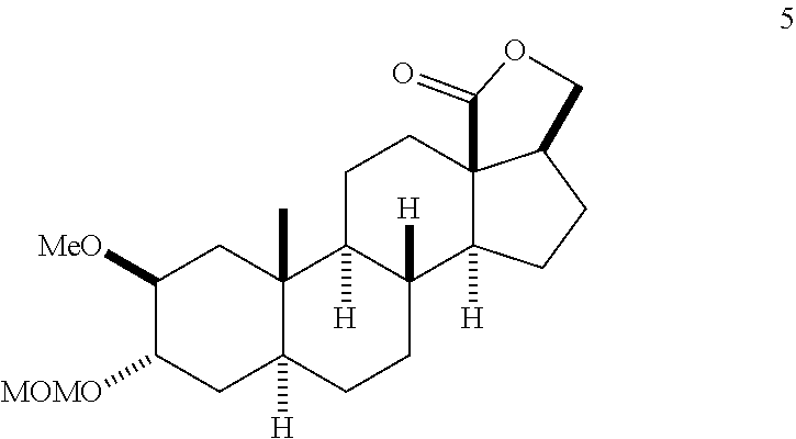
C1([MeO])C([MOMO])CC2([H])C(C)(C1)C1([H])C([H])(CC2)C2([H])C3(CC1)C(CC2)COC3=O
